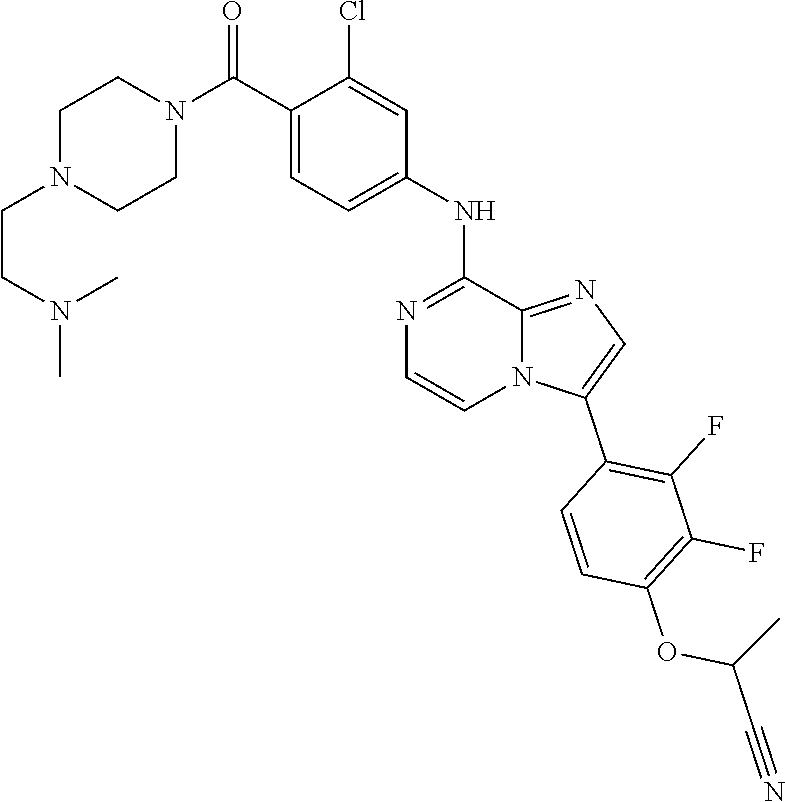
C(C#N)(OC1=C(F)C(F)=C(C2=CN=C3N2C=CN=C3NC2=CC=C(C(N3CCN(CCN(C)C)CC3)=O)C(Cl)=C2)C=C1)C
